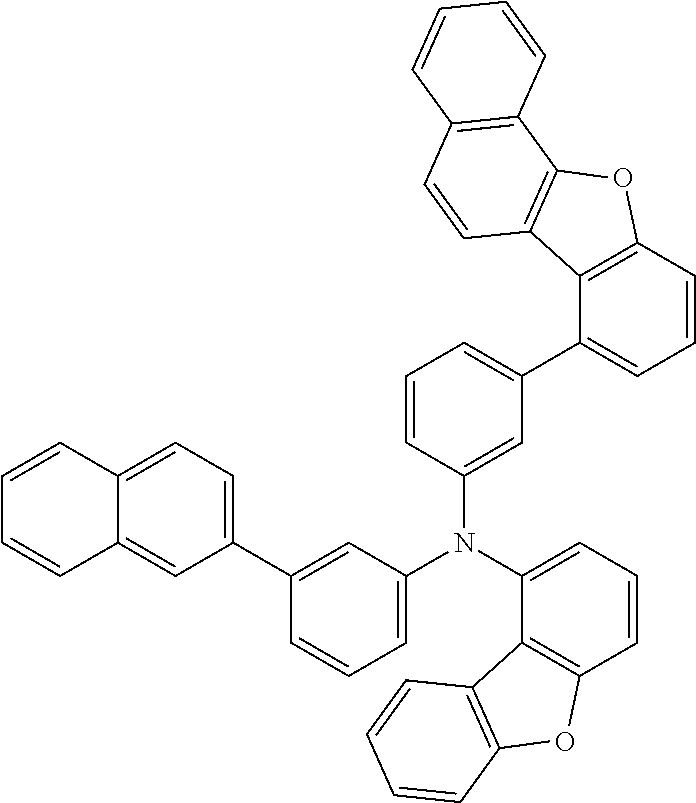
C1=CC(N(C2=CC=CC(C3=CC=C4C(=C3)C=CC=C4)=C2)C2=CC=CC3=C2C2=C(O3)C=CC=C2)=CC(C2=CC=CC3=C2C2=C(O3)C3=C(C=C2)C=CC=C3)=C1
